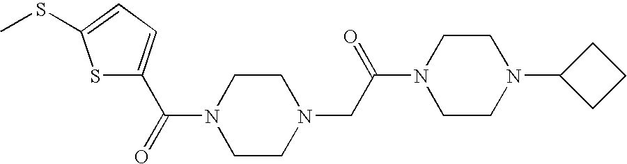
S1C(C(=O)N2CCN(CC(N3CCN(C4CCC4)CC3)=O)CC2)=CC=C1SC
